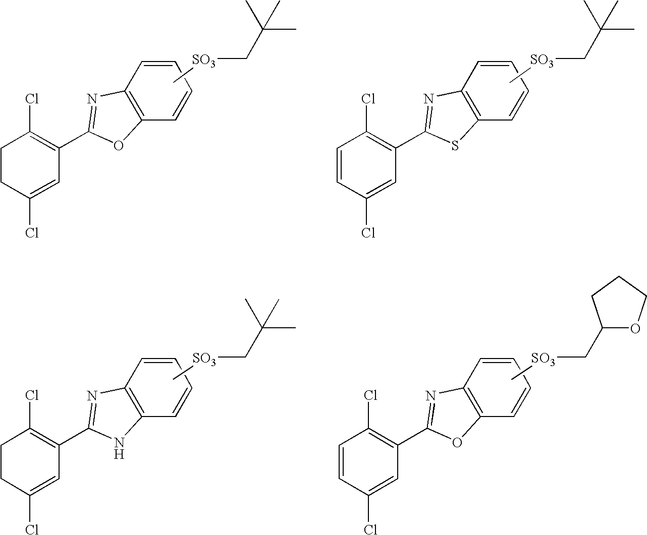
C1CC(Cl)=CC(C2=NC3=C(C=CC=C3)O2)=C1Cl.C[SO3]CC(C)(C)C.C1=CC(Cl)=CC(C2=NC3=C(C=CC=C3)S2)=C1Cl.C[SO3]CC(C)(C)C.C1CC(Cl)=CC(C2=NC3=C(C=CC=C3)N2)=C1Cl.C[SO3]CC(C)(C)C.C1=CC(Cl)=CC(C2=NC3=C(C=CC=C3)O2)=C1Cl.C[SO3]CC1OCCC1
